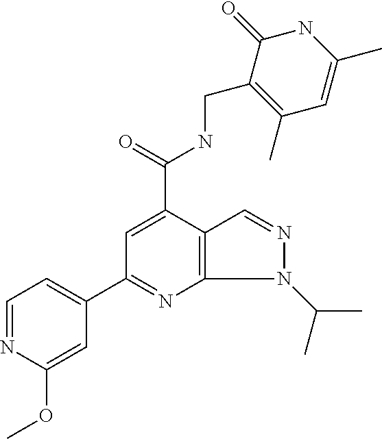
C1=NC(OC)=CC(C2=NC3=C(C(C(NCC4=C(C)C=C(C)NC4=O)=O)=C2)C=NN3C(C)C)=C1
